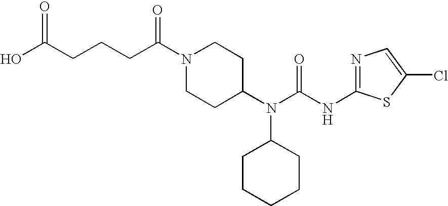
N1(C(CCCC(O)=O)=O)CCC(N(C(NC2=NC=C(Cl)S2)=O)C2CCCCC2)CC1
